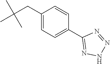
CC(CC1=CC=C(C2=NNN=N2)C=C1)(C)C
